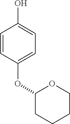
C1=CC(OC2CCCCO2)=CC=C1O
